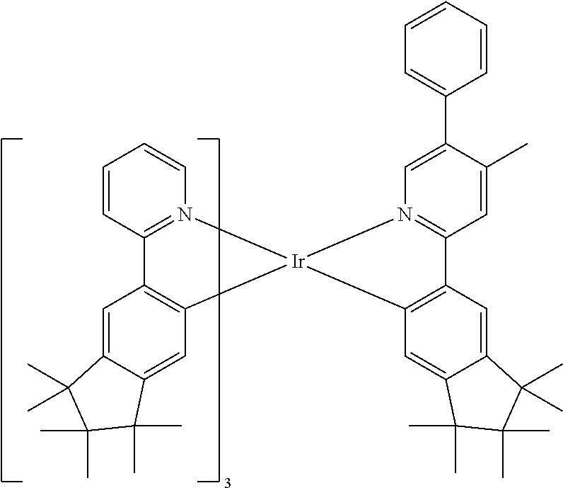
C12=C(C=C3C(=C1)C(C)(C)C(C)(C)C3(C)C)[Ir]1(N3=C2C=CC=C3)N2=C(C3=C1C=C1C(=C3)C(C)(C)C(C)(C)C1(C)C)C=C(C)C(C1=CC=CC=C1)=C2
